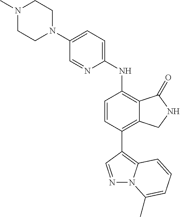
N1(C)CCN(C2=CC=C(NC3=C4C(=C(C5=C6N(N=C5)C(C)=CC=C6)C=C3)CNC4=O)N=C2)CC1
